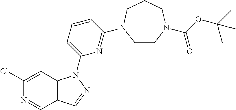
N1=CC2=C(C=C1Cl)N(C1=CC=CC(N3CCN(C(OC(C)(C)C)=O)CCC3)=N1)N=C2
